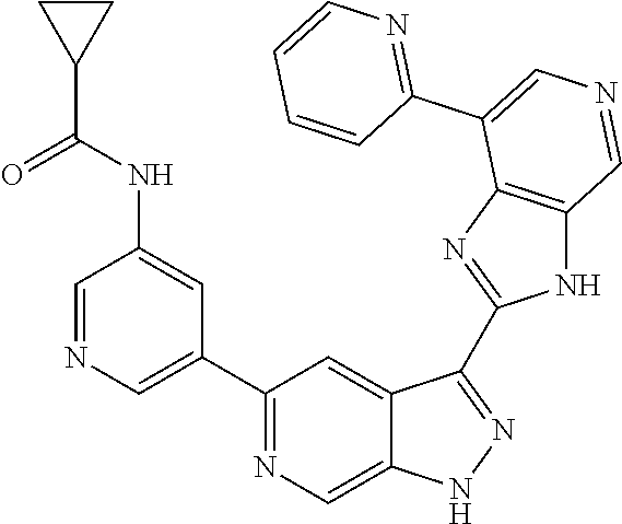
C1(C2=CN=CC(NC(=O)C3CC3)=C2)=NC=C2C(=C1)C(C1=NC3=C(N1)C=NC=C3C1=NC=CC=C1)=NN2
